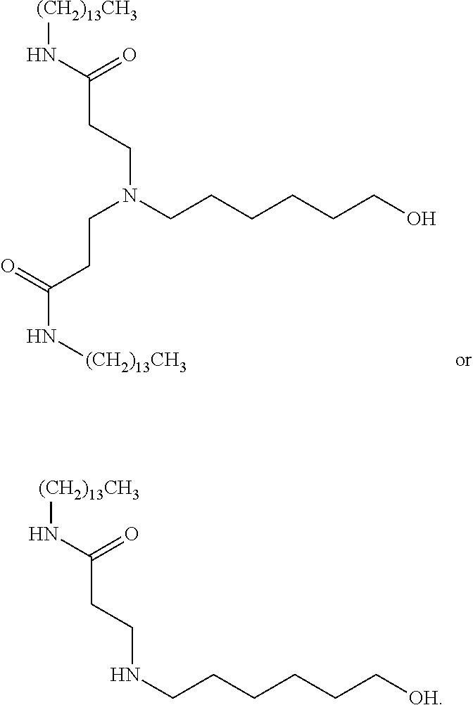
[(CH2)13CH3]NC(CCN(CCCCCCO)CCC(N[(CH2)13CH3])=O)=O.[(CH2)13CH3]NC(CCNCCCCCC[OH])=O
